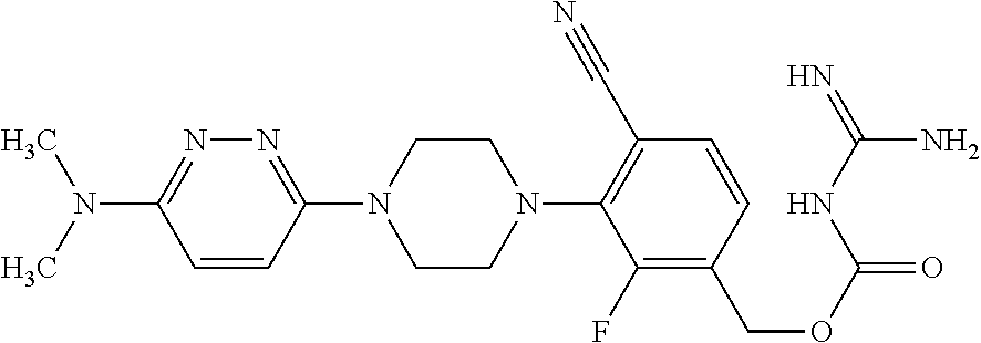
N1=C(N2CCN(C3=C(C#N)C=CC(COC(=O)NC(=N)N)=C3F)CC2)C=CC(N(C)C)=N1
